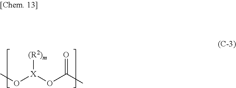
[(R2)m][X](OC(C)=O)OC
